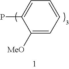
C1([MeO])=CC=CC=C1P
